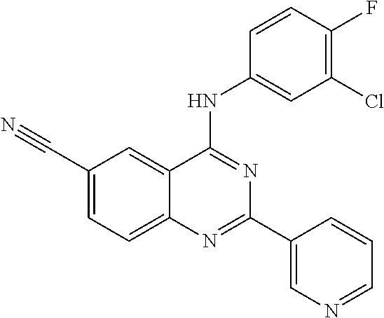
C1(C#N)=CC=C2C(=C1)C(NC1=CC(Cl)=C(F)C=C1)=NC(C1=CN=CC=C1)=N2
